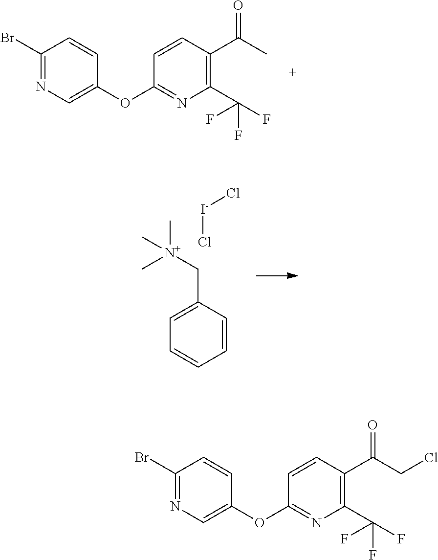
C1(Br)=NC=C(OC2=NC(C(F)(F)F)=C(C(C)=O)C=C2)C=C1.C1=C(C[N+](C)(C)C)C=CC=C1.[I-](Cl)Cl.C1(Br)=NC=C(OC2=NC(C(F)(F)F)=C(C(CCl)=O)C=C2)C=C1
